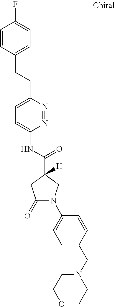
C1=CC(CCC2=CC=C(NC(=O)C3([H])CN(C4=CC=C(CN5CCOCC5)C=C4)C(=O)C3)N=N2)=CC=C1F
